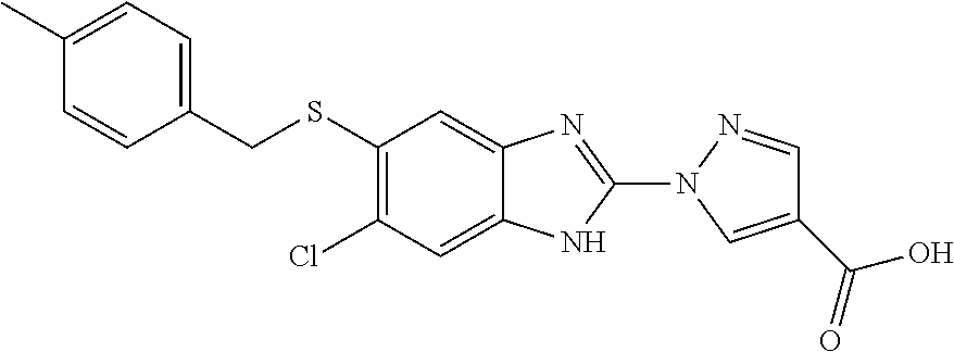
C1(SCC2=CC=C(C)C=C2)=C(Cl)C=C2C(=C1)N=C(N1N=CC(C(O)=O)=C1)N2
